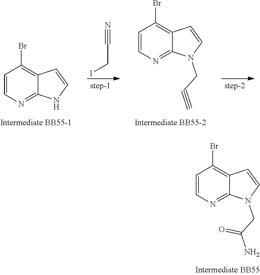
N#CCI.C1=CN=C2C(=C1Br)C=CN2.C1=CN=C2C(=C1Br)C=CN2CC#C.C1=CN=C2C(=C1Br)C=CN2CC(N)=O
